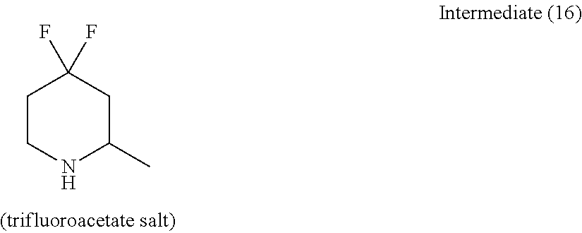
C1CNC(C)CC1(F)F
